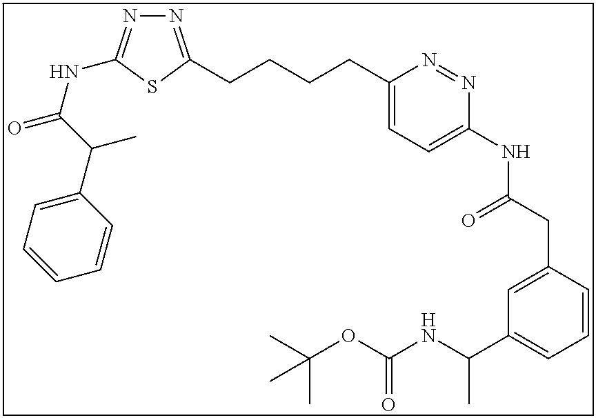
N1=C(CCCCC2=CC=C(NC(CC3=CC(C(NC(OC(C)(C)C)=O)C)=CC=C3)=O)N=N2)SC(NC(=O)C(C2=CC=CC=C2)C)=N1
